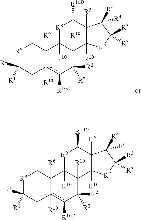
[R9]1C([R1])([R1])Cc2([R10])c([R10C])C([R2])([R2])C3([R10])C([R10])(C2([R6])C1)[R8]C([R10D])C1([R5])C3([R10])[R7]C([R3])([R3])C1([R4])[R4].[R9]1C([R1])([R1])Cc2([R10])c([R10C])C([R2])([R2])C3([R10])C([R10])(C2([R6])C1)[R8]C([R10D])C1([R5])C3([R10])[R7]C([R3])([R3])C1([R4])[R4]
